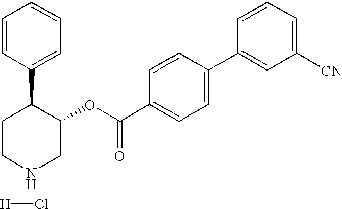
[H]Cl.C1CC(C2=CC=CC=C2)C(OC(C2=CC=C(C3=CC([CN])=CC=C3)C=C2)=O)CN1
